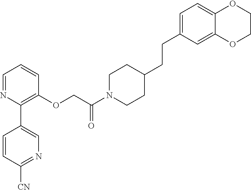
C1=NC(C2=CN=C([CN])C=C2)=C(OCC(N2CCC(CCC3=CC=C4C(=C3)OCCO4)CC2)=O)C=C1
